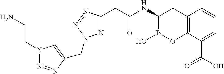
C12=C(C(C(O)=O)=CC=C1)OB(O)C(NC(CC1=NN(CC3=CN(CCN)N=N3)N=N1)=O)C2
